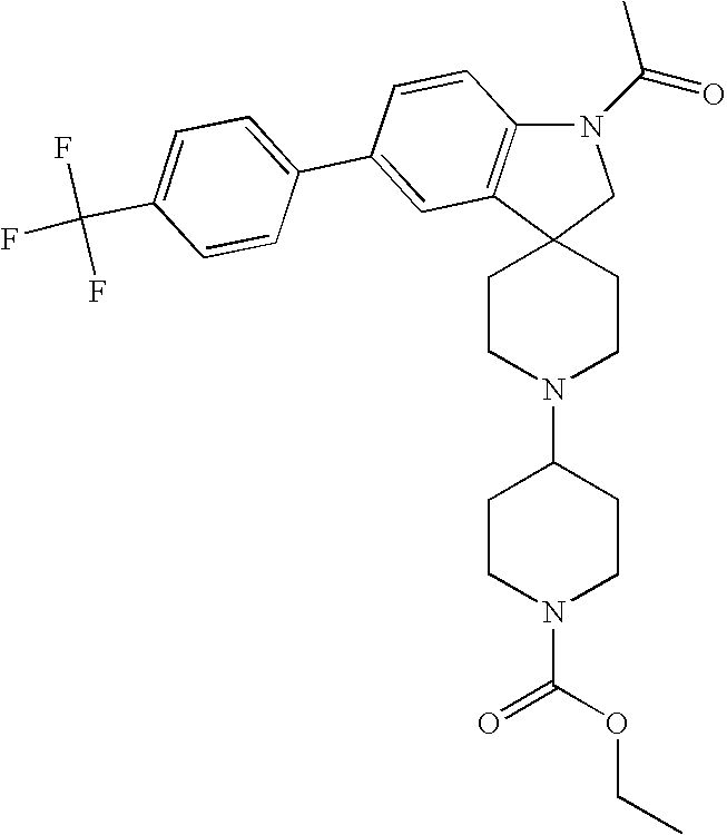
C12(CCN(C3CCN(C(OCC)=O)CC3)CC1)CN(C(=O)C)C1=C2C=C(C2=CC=C(C(F)(F)F)C=C2)C=C1
